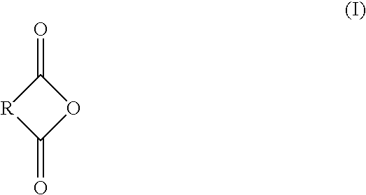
[R]1C(=O)OC1=O
